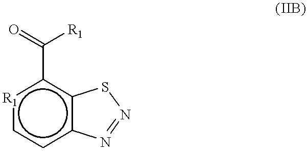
[R1]1ccc2c(c1C(=O)[R1])SN=N2
